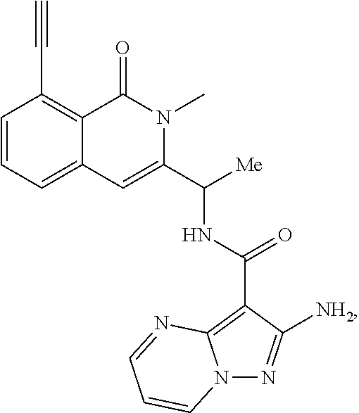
C1=CC=C2C(=C1C#C)C(=O)N(C)C(C([Me])NC(=O)C1=C3N(N=C1[NH2])C=CC=N3)=C2
